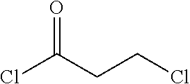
O=C(CCCl)Cl
